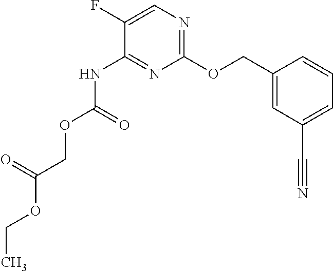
C1(F)=CN=C(OCC2=CC(C#N)=CC=C2)N=C1NC(OCC(OCC)=O)=O
